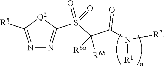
N1=C([R5])[Q2]C(S(C(C(N([R7])[R1])=O)([R6b])[R6a])(=O)=O)=N1
